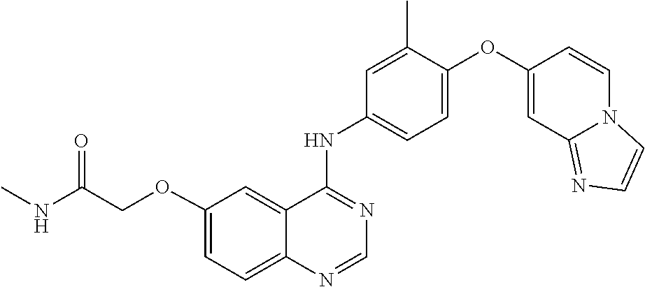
C1=C(OC2=CC3=NC=CN3C=C2)C(C)=CC(NC2=NC=NC3=CC=C(OCC(NC)=O)C=C23)=C1
